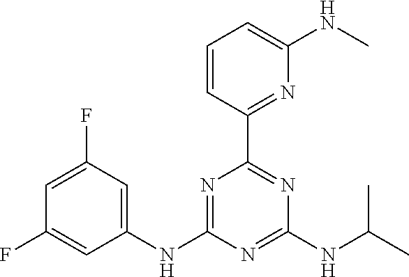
C1=CC(C2=NC(NC(C)C)=NC(NC3=CC(F)=CC(F)=C3)=N2)=NC(NC)=C1
